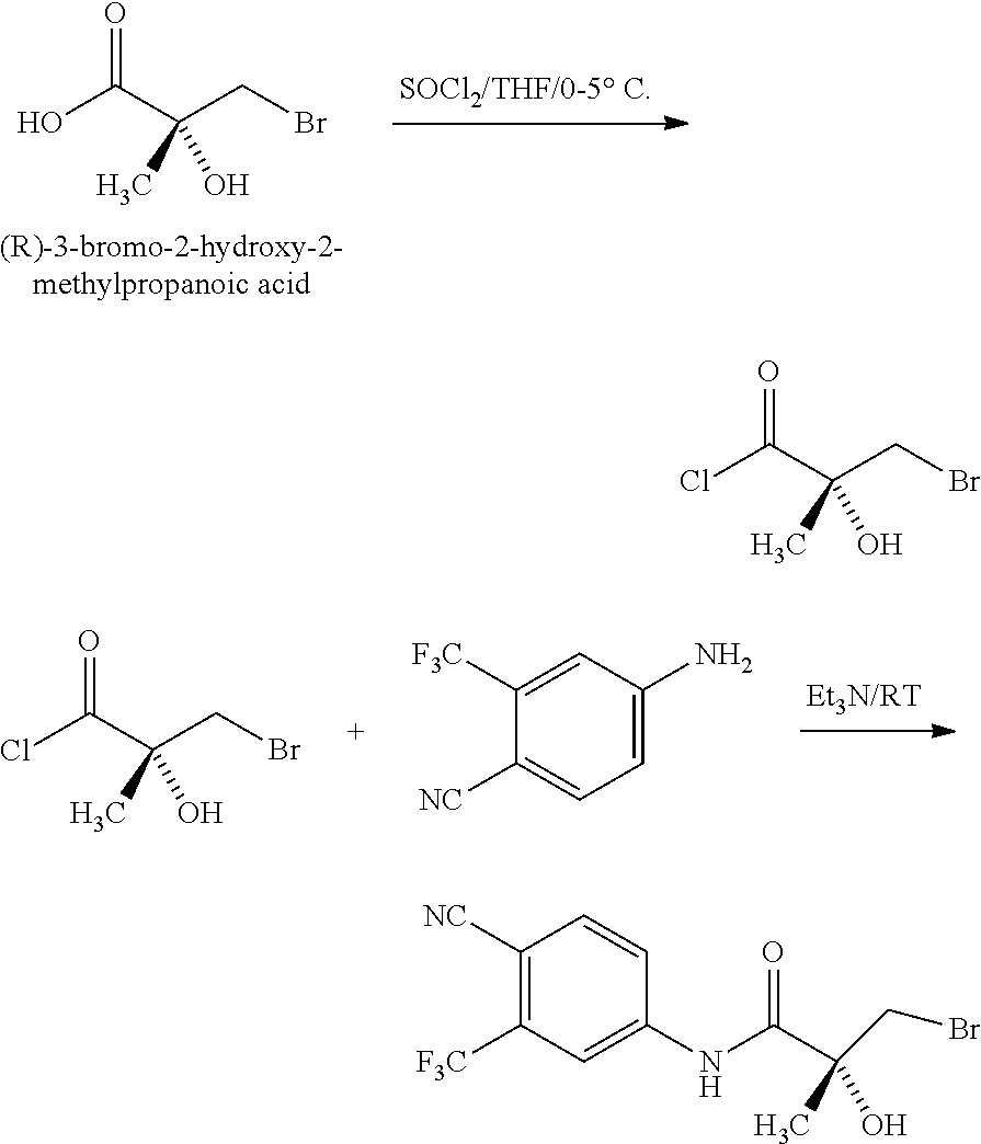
OC(C(CBr)(C)O)=O.ClC(C(CBr)(C)O)=O.C1=C(N)C=C([F3C])C([NC])=C1.ClC(C(CBr)(C)O)=O.C1(NC(=O)C(CBr)(C)O)=CC([F3C])=C([NC])C=C1
